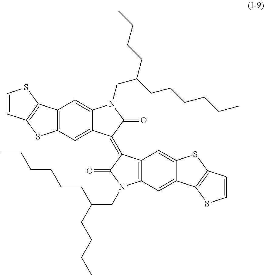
C12=C(C=C3C(=C1)N(CC(CCCC)CCCCCC)C(=O)C3=C1C3=C(N(CC(CCCCCC)CCCC)C1=O)C=C1C(=C3)SC3=C1SC=C3)SC1=C2SC=C1
